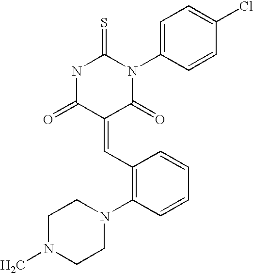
N1C(=O)C(=CC2=C(N3CCN(C)CC3)C=CC=C2)C(=O)N(C2=CC=C(Cl)C=C2)C1=S
